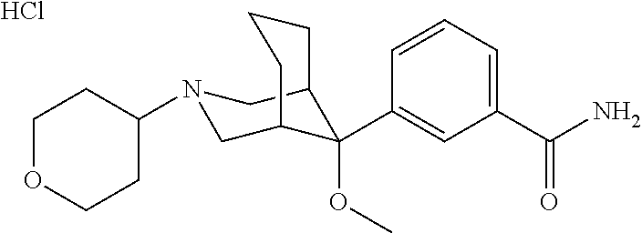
C1(C(N)=O)=CC=CC(C2(OC)C3CN(C4CCOCC4)CC2CCC3)=C1.Cl
